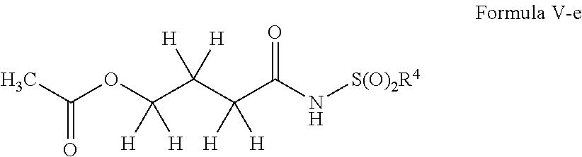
O(C(C(C(C(N[S(O)2R4])=O)([H])[H])([H])[H])([H])[H])C(C)=O
